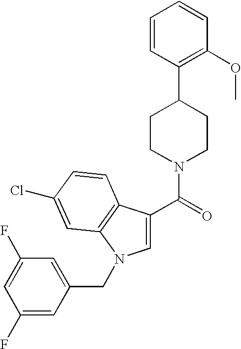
C1=CC(C2CCN(C(=O)C3=CN(CC4=CC(F)=CC(F)=C4)C4=C3C=CC(Cl)=C4)CC2)=C(OC)C=C1
